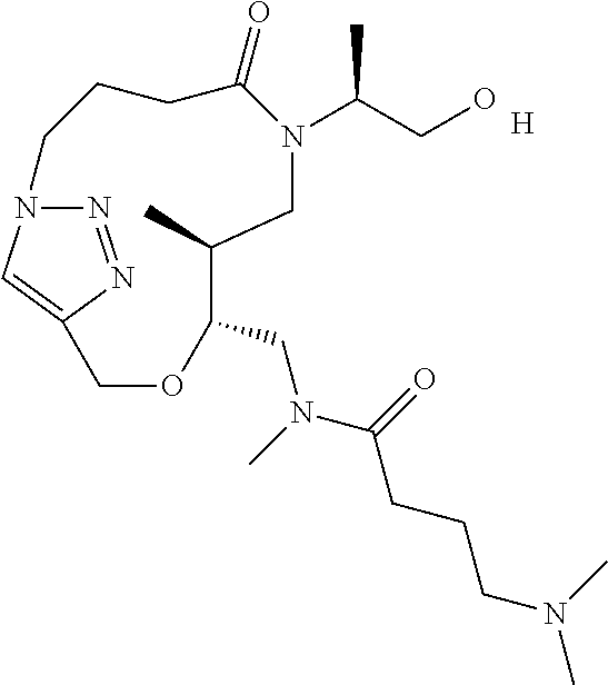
N1=NC2=CN1CCCC(=O)N(C(CO)C)CC(C)C(CN(C)C(=O)CCCN(C)C)OC2.[H]
